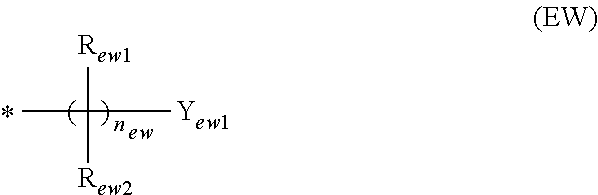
[Rew1]C([Rew2])([Yew1])C
